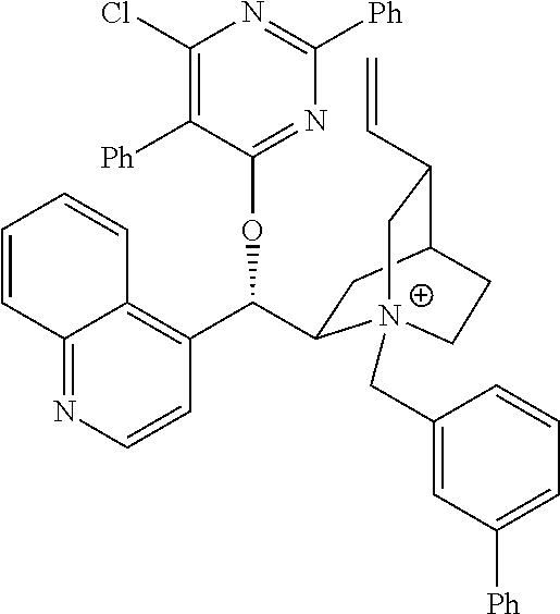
C1=CC2=NC=CC(C(OC3=NC([Ph])=NC(Cl)=C3[Ph])C3CC4C(C=C)C[N+]3(CC3=CC([Ph])=CC=C3)CC4)=C2C=C1
